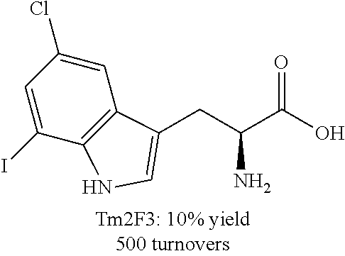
C1=C(Cl)C=C(I)C2=C1C(CC(C(O)=O)N)=CN2
